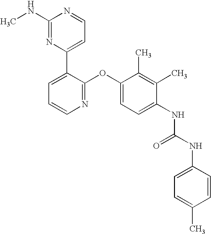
C1(NC)=NC(C2=CC=CN=C2OC2=CC=C(NC(NC3=CC=C(C)C=C3)=O)C(C)=C2C)=CC=N1
